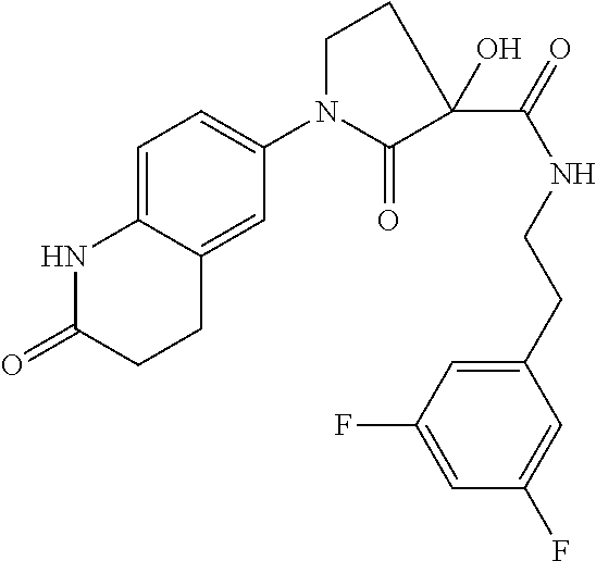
C1N(C2=CC=C3C(=C2)CCC(=O)N3)C(=O)C(C(NCCC2=CC(F)=CC(F)=C2)=O)(O)C1
